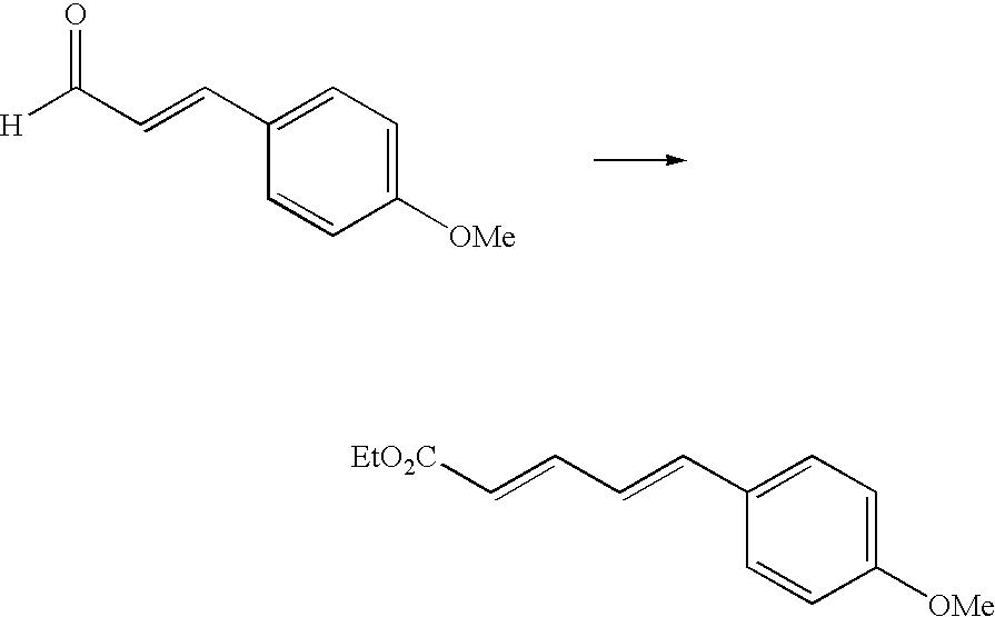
[H]C(C=CC1=CC=C([OMe])C=C1)=O.C(=CC=CC1=CC=C([OMe])C=C1)[EtO2C]
